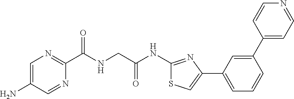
C1=C(N)C=NC(C(NCC(NC2=NC(C3=CC=CC(C4=CC=NC=C4)=C3)=CS2)=O)=O)=N1
